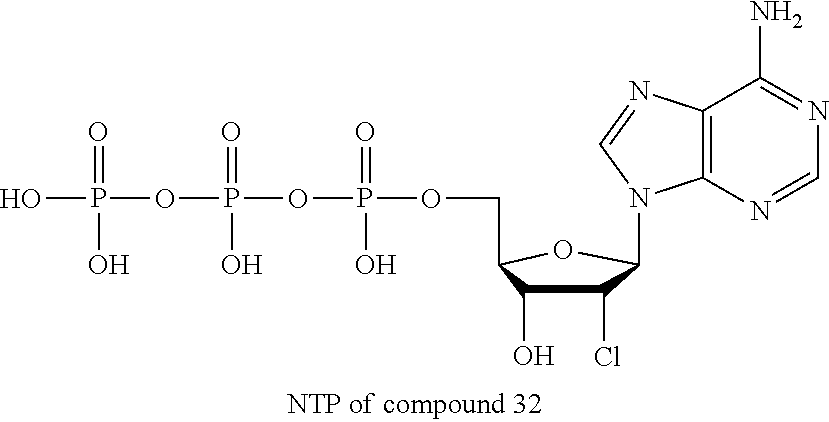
C12=C(N=CN=C1N)N(C1C(Cl)C(O)C(COP(OP(OP(O)(=O)O)(=O)O)(=O)O)O1)C=N2
